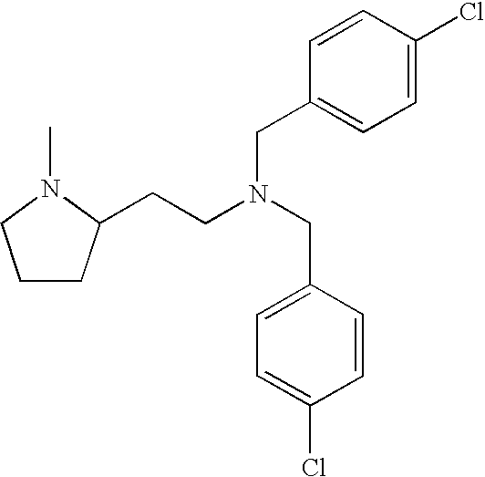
C1CC(CCN(CC2=CC=C(Cl)C=C2)CC2=CC=C(Cl)C=C2)N(C)C1
